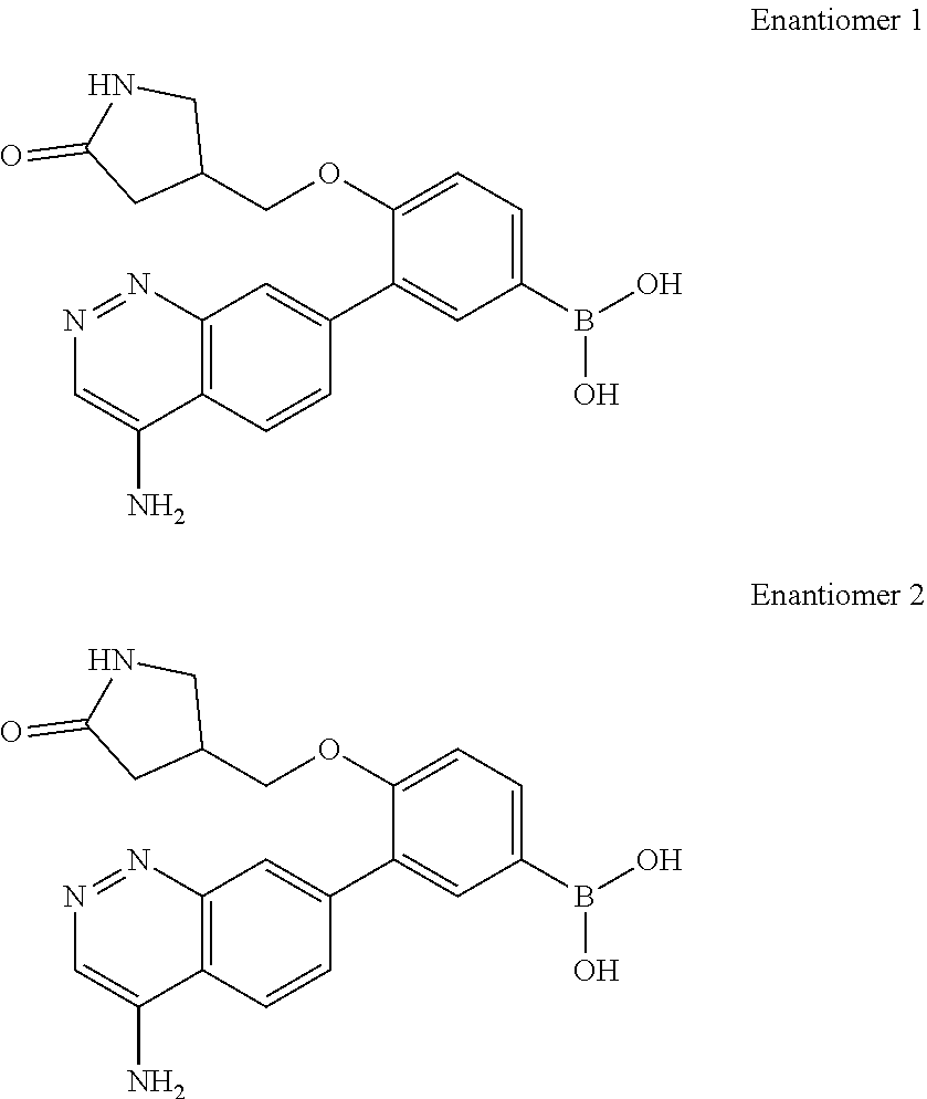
C1=CC2=C(C=C1C1=CC(B(O)O)=CC=C1OCC1CNC(=O)C1)N=NC=C2N.C1=CC2=C(C=C1C1=CC(B(O)O)=CC=C1OCC1CNC(=O)C1)N=NC=C2N
